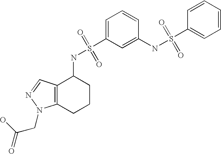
C1=CC=C(S(NC2C3=C(CCC2)N(CC(=O)O)N=C3)(=O)=O)C=C1NS(C1=CC=CC=C1)(=O)=O
